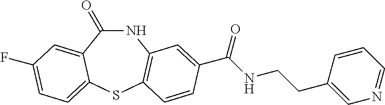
C1(=O)NC2=C(SC3=CC=C(F)C=C13)C=CC(C(NCCC1=CN=CC=C1)=O)=C2
